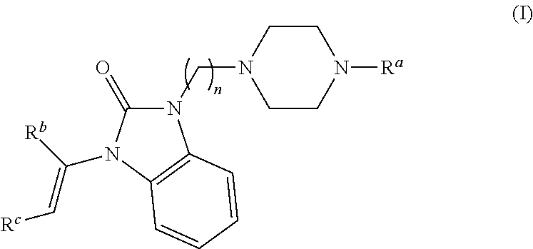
C1CN(CN2C(=O)N(C([Rb])=C[Rc])C3=C2C=CC=C3)CCN1[Ra]
